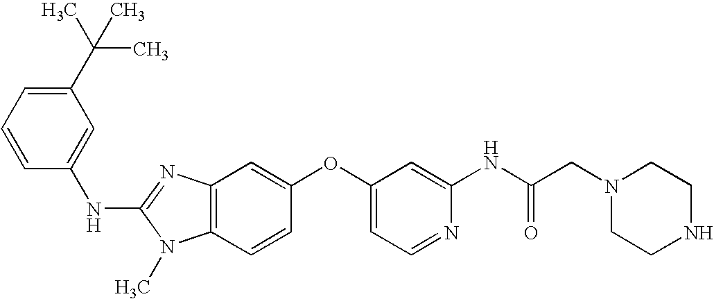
C1(C(C)(C)C)=CC=CC(NC2=NC3=C(N2C)C=CC(OC2=CC=NC(NC(CN4CCNCC4)=O)=C2)=C3)=C1
